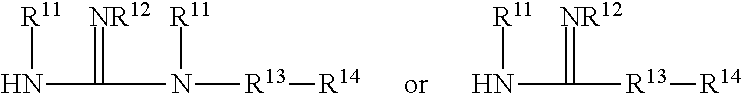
N(C(=[NR12])[R13][R14])[R11].N(C(=[NR12])N([R13][R14])[R11])[R11]
